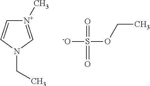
[N+]1(C)=CN(CC)C=C1.O=S(=O)([-O])OCC
